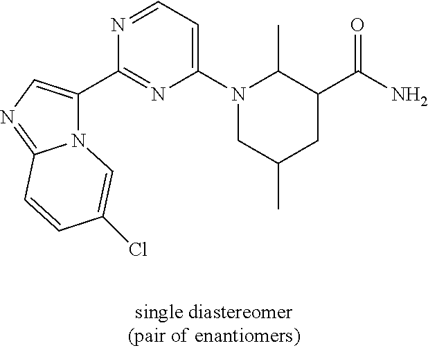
C(C1C(C)N(C2=CC=NC(C3=CN=C4N3C=C(Cl)C=C4)=N2)CC(C)C1)(N)=O
